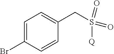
C(S(=O)(=O)[Q])C1=CC=C(Br)C=C1
